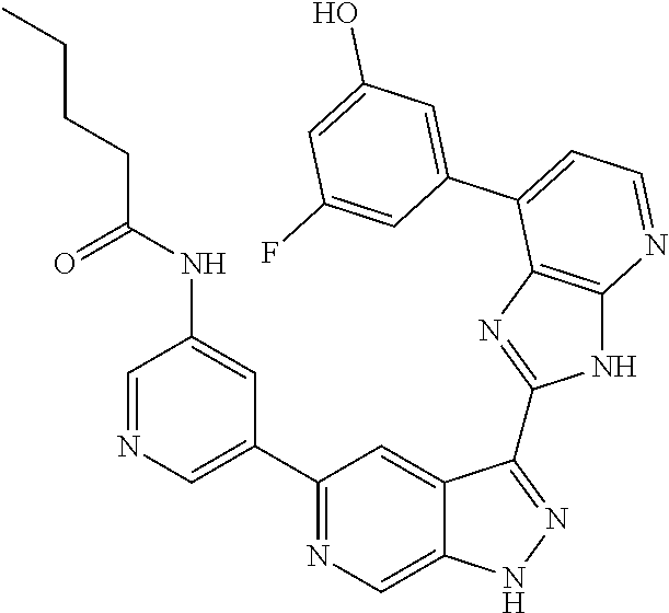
C1(C2=NC=C3C(=C2)C(C2=NC4=C(N2)N=CC=C4C2=CC(O)=CC(F)=C2)=NN3)=CN=CC(NC(CCCC)=O)=C1
